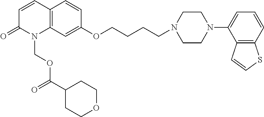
C1=CC2=C(N(COC(C3CCOCC3)=O)C1=O)C=C(OCCCCN1CCN(C3=CC=CC4=C3C=CS4)CC1)C=C2
